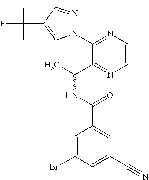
C1(N2N=CC(C(F)(F)F)=C2)=NC=CN=C1C(C)NC(=O)C1=CC(C#N)=CC(Br)=C1
